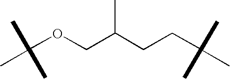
C(OCC(CCC(C)(C)C)C)(C)(C)C
